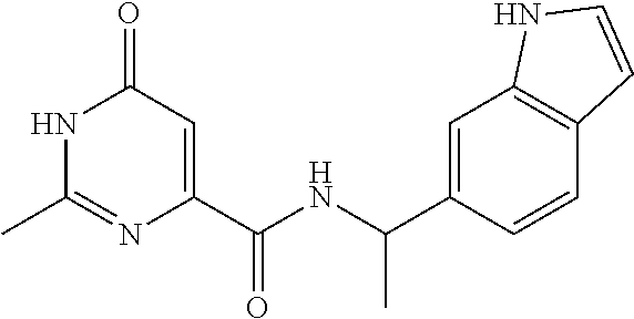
C1(=O)C=C(C(NC(C2=CC3=C(C=C2)C=CN3)C)=O)N=C(C)N1
